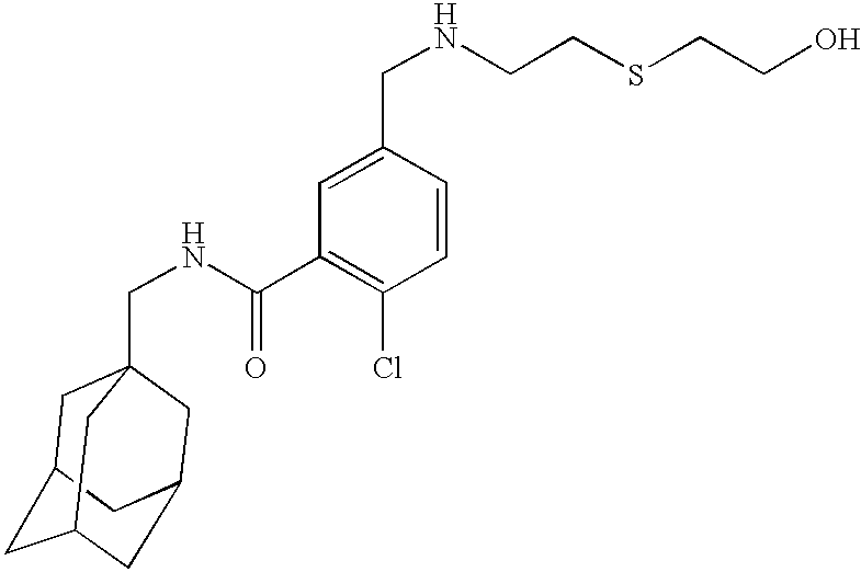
C1C2CC3CC(CC1(CNC(C1=C(Cl)C=CC(CNCCSCCO)=C1)=O)C3)C2
